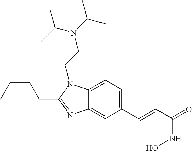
C1(C=CC(=O)NO)=CC=C2C(=C1)N=C(CCCC)N2CCN(C(C)C)C(C)C
